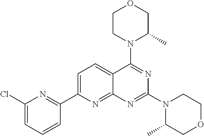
C1=C(C2=NC(Cl)=CC=C2)N=C2C(=C1)C(N1C(C)COCC1)=NC(N1C(C)COCC1)=N2
